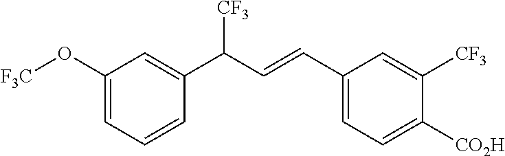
C1(C(C=CC2=CC=C([CO2H])C([CF3])=C2)[CF3])=CC(O[F3C])=CC=C1
